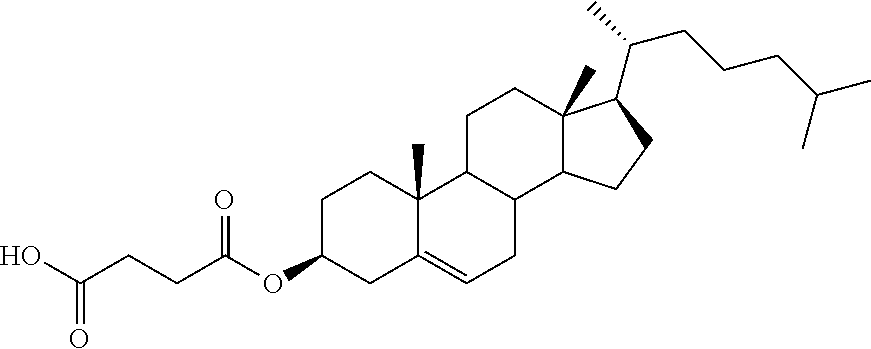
C1(OC(CCC(O)=O)=O)CC2=CCC3C(C2(C)CC1)CCC1(C)C3CCC1C(C)CCCC(C)C
